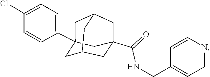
C(C12CC3CC(C4=CC=C(Cl)C=C4)(C1)CC(C2)C3)(=O)NCC1=CC=NC=C1
